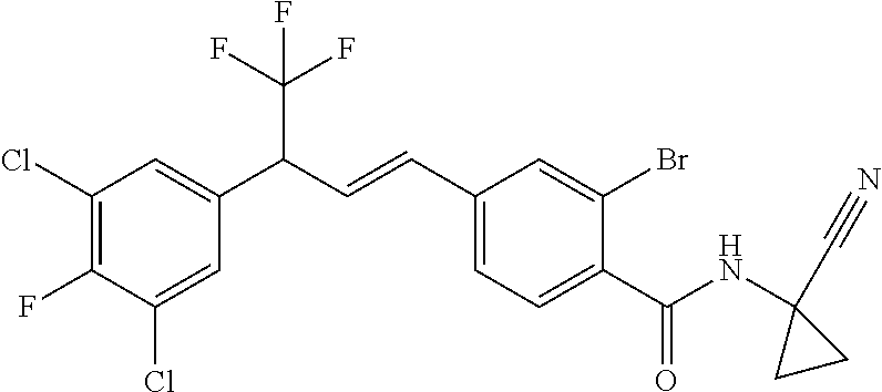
C1(Cl)=C(F)C(Cl)=CC(C(C=CC2=CC=C(C(=O)NC3(C#N)CC3)C(Br)=C2)C(F)(F)F)=C1
